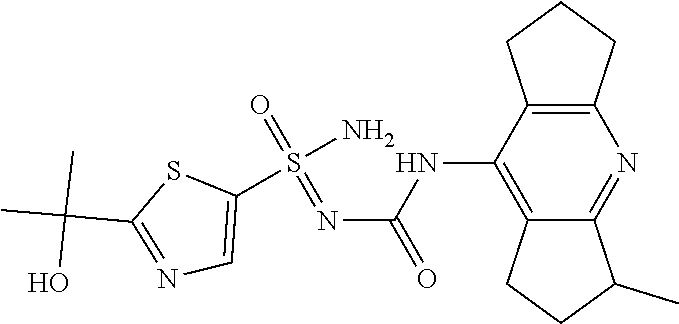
C12=C(NC(N=S(=O)(N)C3=CN=C(C(C)(C)O)S3)=O)C3=C(N=C1C(C)CC2)CCC3
